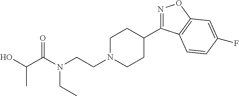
N1=C(C2CCN(CCN(C(C(O)C)=O)CC)CC2)C2=C(O1)C=C(F)C=C2
